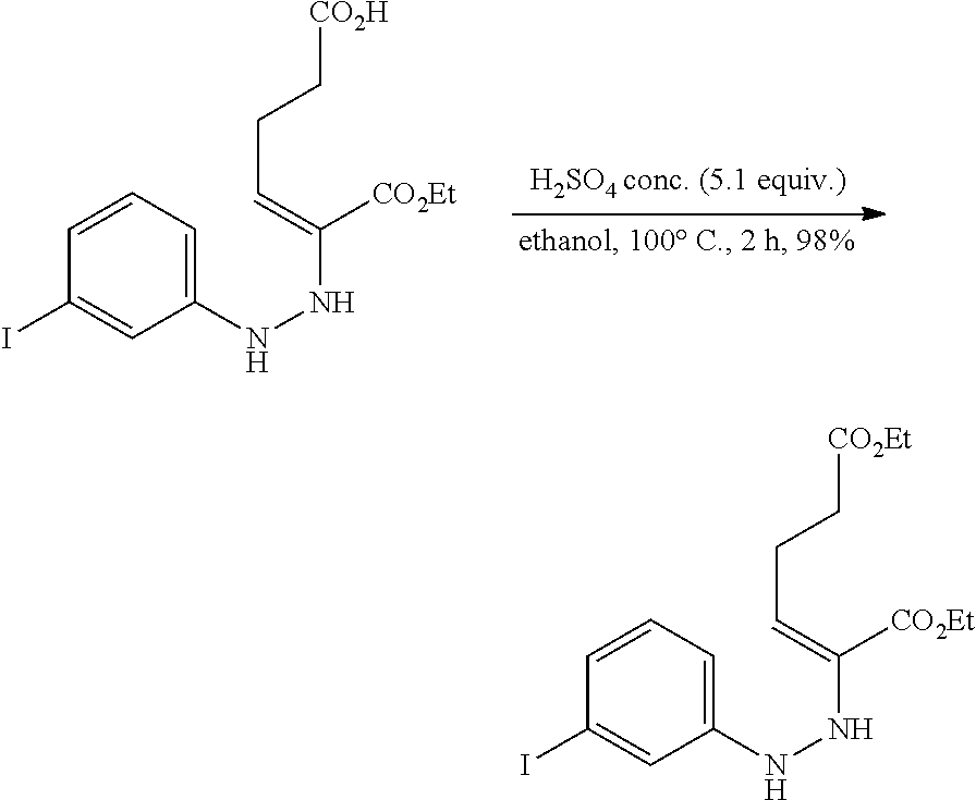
C1=CC=C(NNC([CO2Et])=CCC[CO2H])C=C1I.C1=CC=C(NNC([CO2Et])=CCC[CO2Et])C=C1I
